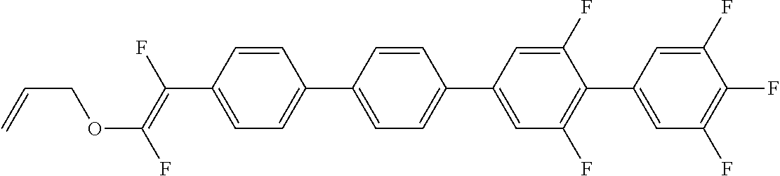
C(C1=CC=C(C2=CC=C(C3=CC(F)=C(C4=CC(F)=C(F)C(F)=C4)C(F)=C3)C=C2)C=C1)(=C(F)OCC=C)F
